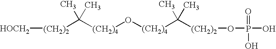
[(CH2)4](C(C)(C)[(CH2)2][HOCH2])O[(CH2)4]C(C)(C)[(CH2)2]OP(O)(O)=O
